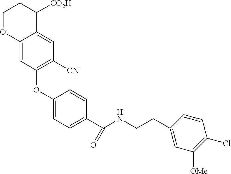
C1(OC2=C([CN])C=C3C(=C2)OCCC3[CO2H])=CC=C(C(NCCC2=CC([OMe])=C(Cl)C=C2)=O)C=C1
